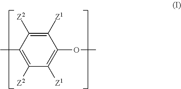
C1(C)=C([Z2])C([Z1])=C(OC)C([Z1])=C1[Z2]
